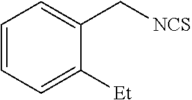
C1=C([Et])C(C[NCS])=CC=C1
